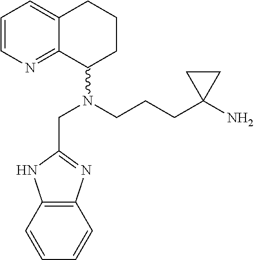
C1=CN=C2C(=C1)CCCC2N(CCCC1(N)CC1)CC1=NC2=C(C=CC=C2)N1
